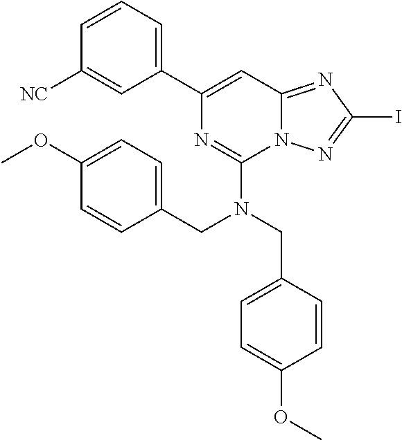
C1=CC=C(C2=CC3=NC(I)=NN3C(N(CC3=CC=C(OC)C=C3)CC3=CC=C(OC)C=C3)=N2)C=C1[NC]
